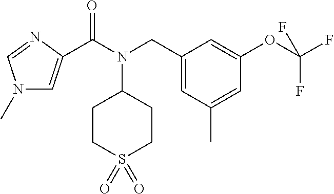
C(N(CC1=CC(C)=CC(OC(F)(F)F)=C1)C1CCS(=O)(=O)CC1)(=O)C1=CN(C)C=N1
